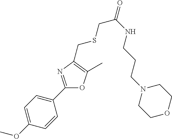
C1(OC)=CC=C(C2=NC(CSCC(=O)NCCCN3CCOCC3)=C(C)O2)C=C1
